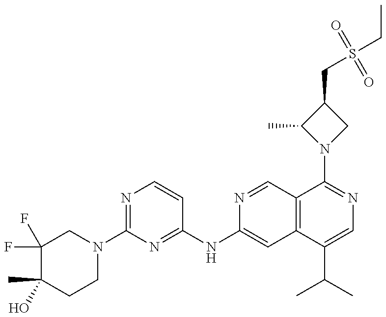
C1(F)(F)C(O)(C)CCN(C2=NC=CC(NC3=CC4=C(C=N3)C(N3CC(CS(CC)(=O)=O)C3C)=NC=C4C(C)C)=N2)C1
